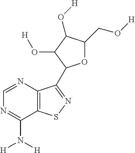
C1=NC2=C(C(N([H])[H])=N1)SN=C2C1OC(CO[H])C(O[H])C1O[H]
